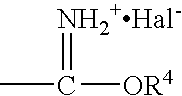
[NH2+Hal-]=C([OR4])C
